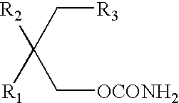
C([R3])C([R2])(C[OCONH2])[R1]
